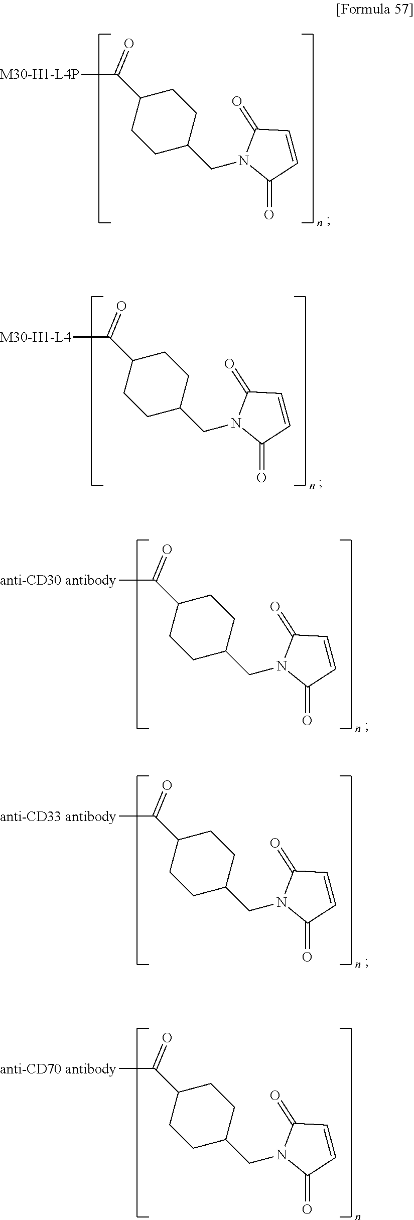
C(C1CCC(CN2C(=O)C=CC2=O)CC1)([M30-H1-L4P])=O.C(C1CCC(CN2C(=O)C=CC2=O)CC1)([M30-H1-L4])=O.C(C1CCC(CN2C(=O)C=CC2=O)CC1)([anti-CD30 antibody])=O.C(C1CCC(CN2C(=O)C=CC2=O)CC1)([anti-CD33 antibody])=O.C(C1CCC(CN2C(=O)C=CC2=O)CC1)([anti-CD70 antibody])=O
